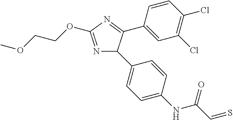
N1=C(OCCOC)N=C(C2=CC(Cl)=C(Cl)C=C2)C1C1=CC=C(NC(C=S)=O)C=C1
